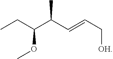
CCC(C(C=CC[OH])C)OC
